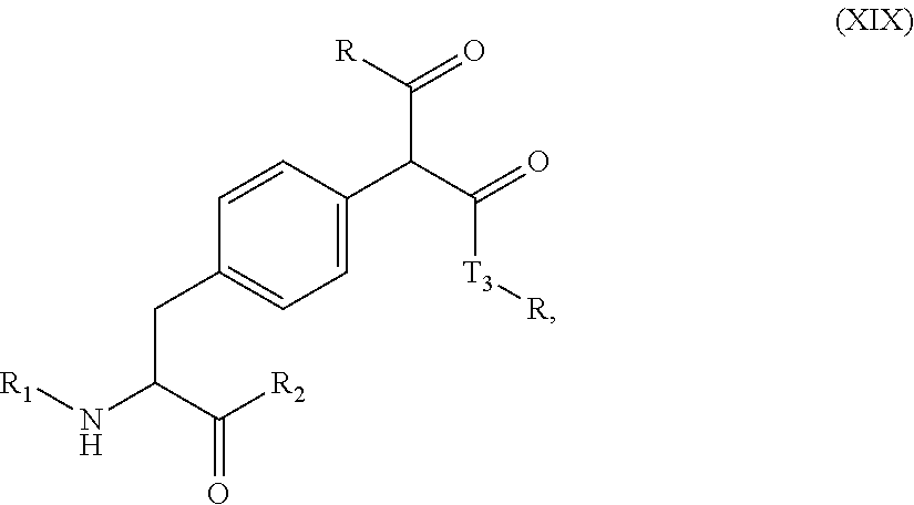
C1(C(C(=O)[T3][R])C([R])=O)=CC=C(CC(C([R2])=O)N[R1])C=C1
